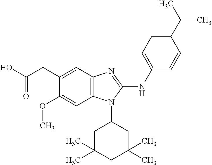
C12=C(C=C(CC(O)=O)C(OC)=C1)N=C(NC1=CC=C(C(C)C)C=C1)N2C1CC(C)(C)CC(C)(C)C1
